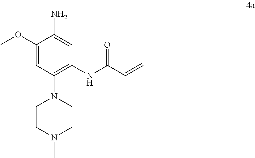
C1CN(C)CCN1C1=C(NC(C=C)=O)C=C(N)C(OC)=C1
